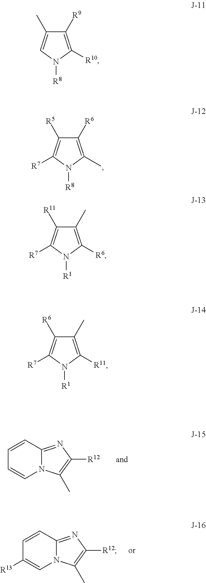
C1([R6])=C(C)N([R8])C([R7])=C1[R5].C12=NC([R12])=C(C)N1C=CC=C2.C12=NC([R12])=C(C)N1C=C([R13])C=C2.C1([R9])=C([R10])N([R8])C=C1C.C1(C)=C([R6])N([R1])C([R7])=C1[R11].C1(C)=C([R11])N([R1])C([R7])=C1[R6]
